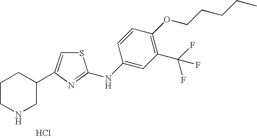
C1CNCC(C2=CSC(NC3=CC(C(F)(F)F)=C(OCCCCC)C=C3)=N2)C1.Cl
